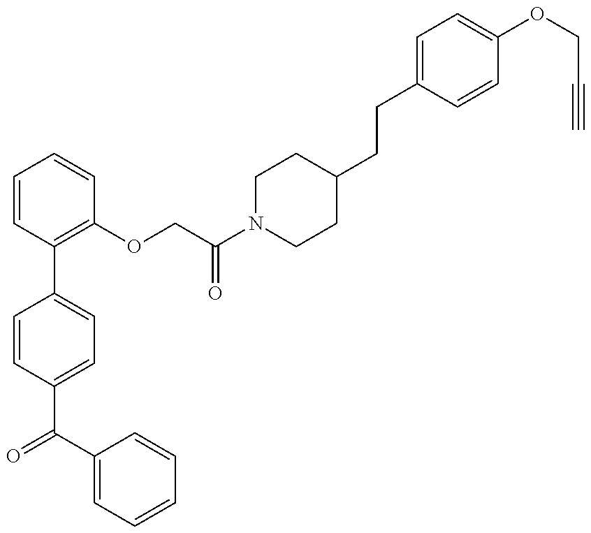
C1=CC(C(=O)C2=CC=CC=C2)=CC=C1C1=C(OCC(N2CCC(CCC3=CC=C(OCC#C)C=C3)CC2)=O)C=CC=C1
